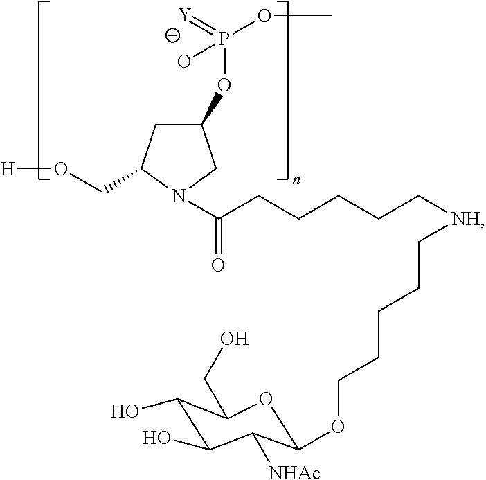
C1(O)C(O)C([NHAc])C(OCCCCC[NH]CCCCCC(N2CC(OP(OC)(=[Y])O)CC2CO[H])=O)OC1CO
